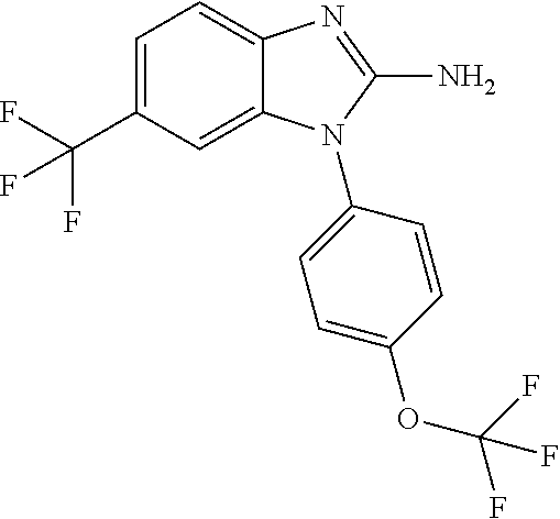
C1=C(C(F)(F)F)C=C2C(=C1)N=C(N)N2C1=CC=C(OC(F)(F)F)C=C1
